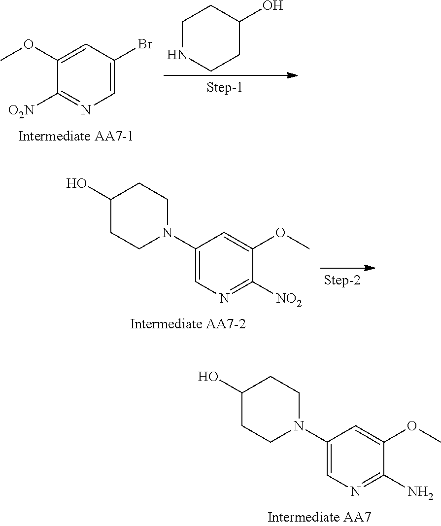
C1=C(Br)C=C(OC)C([O2N])=N1.C1NCCC(O)C1.C1(OC)=CC(N2CCC(O)CC2)=CN=C1[NO2].C1(OC)=CC(N2CCC(O)CC2)=CN=C1N
